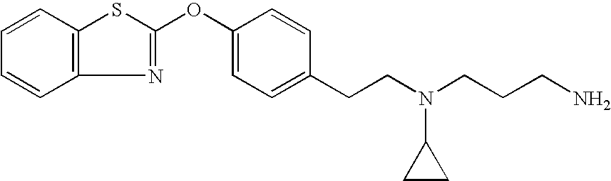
C1=CC2=C(C=C1)N=C(OC1=CC=C(CCN(CCCN)C3CC3)C=C1)S2
